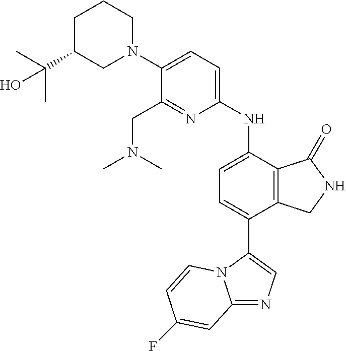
C12=NC=C(C3=CC=C(NC4=CC=C(N5CCCC(C(C)(C)O)C5)C(CN(C)C)=N4)C4=C3CNC4=O)N1C=CC(F)=C2
